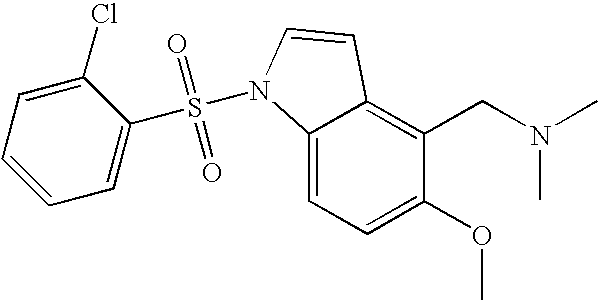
C1(OC)=CC=C2C(=C1CN(C)C)C=CN2S(=O)(=O)C1=CC=CC=C1Cl
